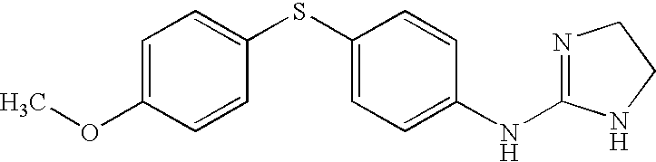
C1(OC)=CC=C(SC2=CC=C(NC3=NCCN3)C=C2)C=C1
